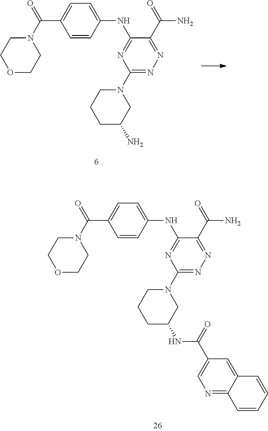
O1CCN(C(=O)C2=CC=C(NC3=NC(N4CCCC(N)C4)=NN=C3C(N)=O)C=C2)CC1.O1CCN(C(=O)C2=CC=C(NC3=NC(N4CCCC(NC(=O)C5=CN=C6C(=C5)C=CC=C6)C4)=NN=C3C(N)=O)C=C2)CC1
